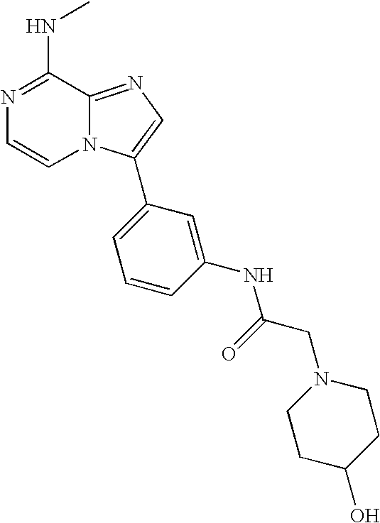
N1=C(NC)C2=NC=C(C3=CC=CC(NC(=O)CN4CCC(O)CC4)=C3)N2C=C1
